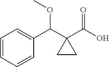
C1=CC=CC(C(C2(C(O)=O)CC2)OC)=C1
